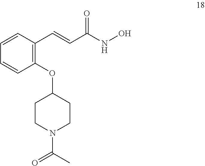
C1(OC2CCN(C(C)=O)CC2)=C(C=CC(NO)=O)C=CC=C1
